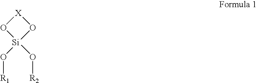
[X]1O[Si](O[R1])(O[R2])O1
